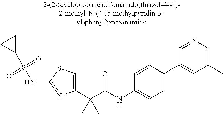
C1(C(C(NC2=CC=C(C3=CC(C)=CN=C3)C=C2)=O)(C)C)=CSC(NS(C2CC2)(=O)=O)=N1
